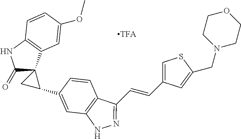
C(=CC1=CSC(CN2CCOCC2)=C1)C1=NNC2=C1C=CC(C1CC13C(=O)NC1=C3C=C(OC)C=C1)=C2
